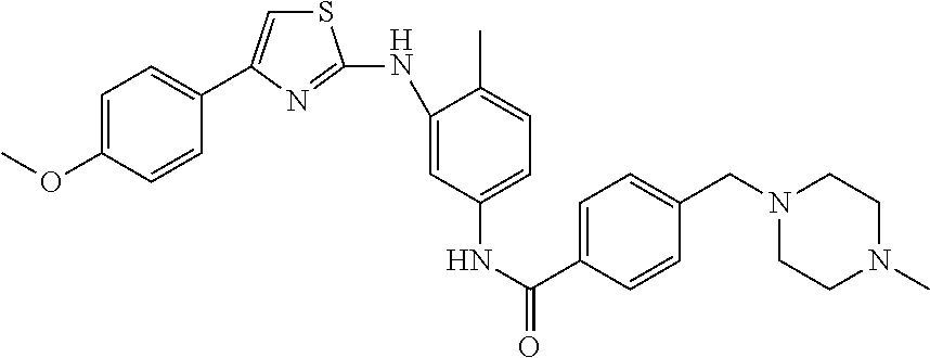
C1=C(OC)C=CC(C2=CSC(NC3=CC(NC(=O)C4=CC=C(CN5CCN(C)CC5)C=C4)=CC=C3C)=N2)=C1
